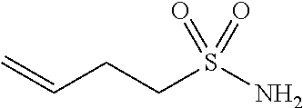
C=CCCS(N)(=O)=O
